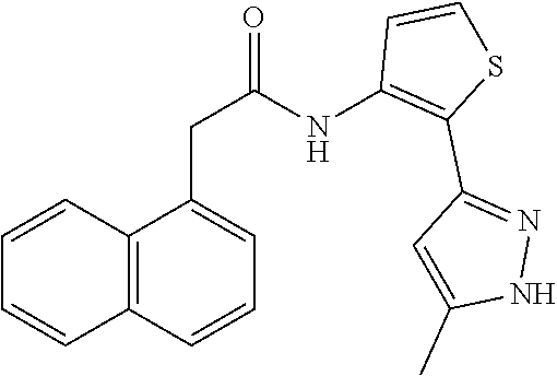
C12=C(C=CC=C1CC(=O)NC1=C(C3=NNC(C)=C3)SC=C1)C=CC=C2
